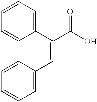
C1=CC=CC(C(=CC2=CC=CC=C2)C(O)=O)=C1
